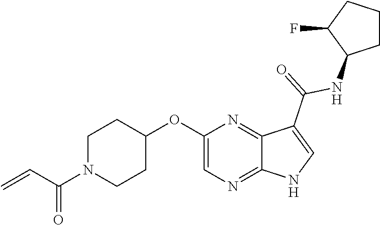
C1N(C(C=C)=O)CCC(OC2=CN=C3C(=N2)C(C(=O)NC2CCCC2F)=CN3)C1
